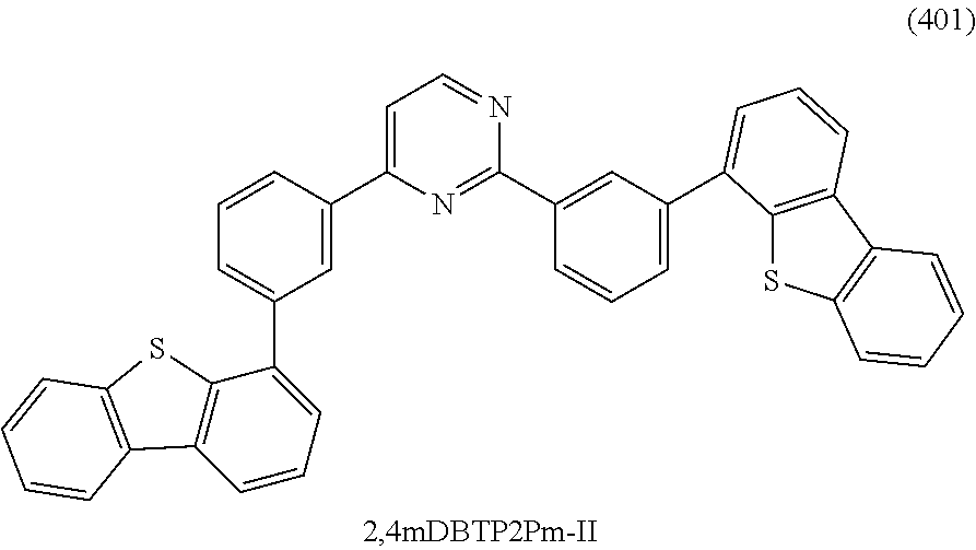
C1=C(C2=NC(C3=CC(C4=CC=CC5=C4SC4=C5C=CC=C4)=CC=C3)=CC=N2)C=CC=C1C1=CC=CC2=C1SC1=C2C=CC=C1
